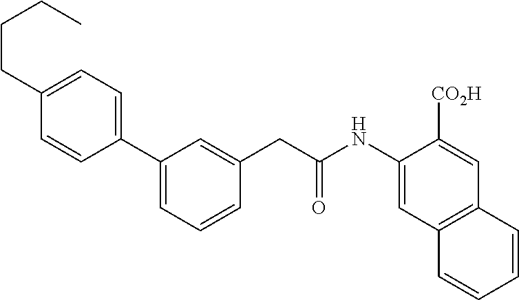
C1(CCCC)=CC=C(C2=CC=CC(CC(NC3=CC4=C(C=C3[CO2H])C=CC=C4)=O)=C2)C=C1
